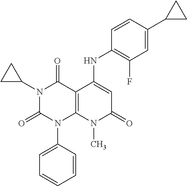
C1(NC2=CC(=O)N(C)C3=C2C(=O)N(C2CC2)C(=O)N3C2=CC=CC=C2)=C(F)C=C(C2CC2)C=C1
